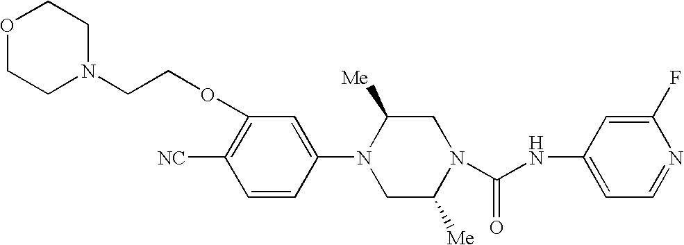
C1(N2CC([Me])N(C(NC3=CC=NC(F)=C3)=O)CC2[Me])=CC(OCCN2CCOCC2)=C([NC])C=C1
